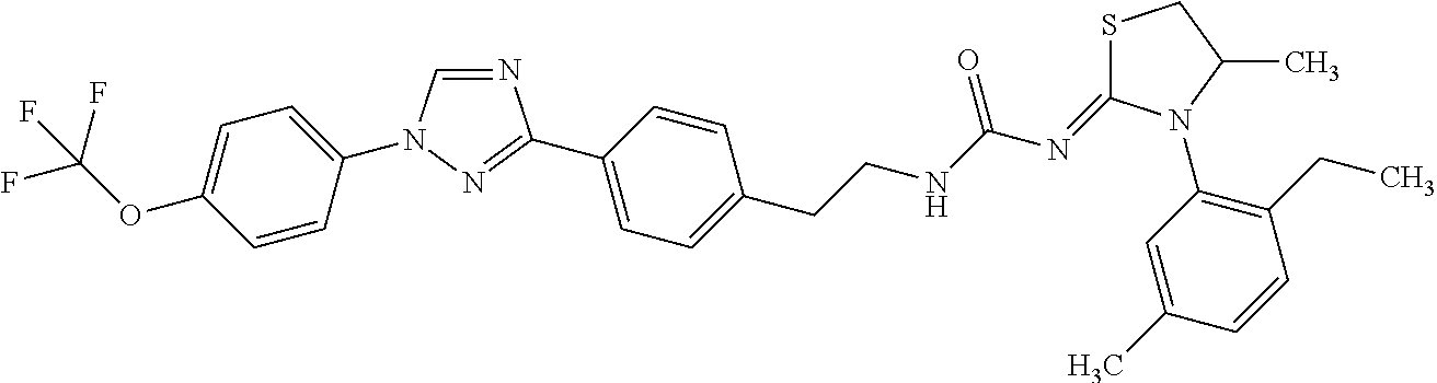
C1=CC(N2C=NC(C3=CC=C(CCNC(N=C4SCC(C)N4C4=C(CC)C=CC(C)=C4)=O)C=C3)=N2)=CC=C1OC(F)(F)F
